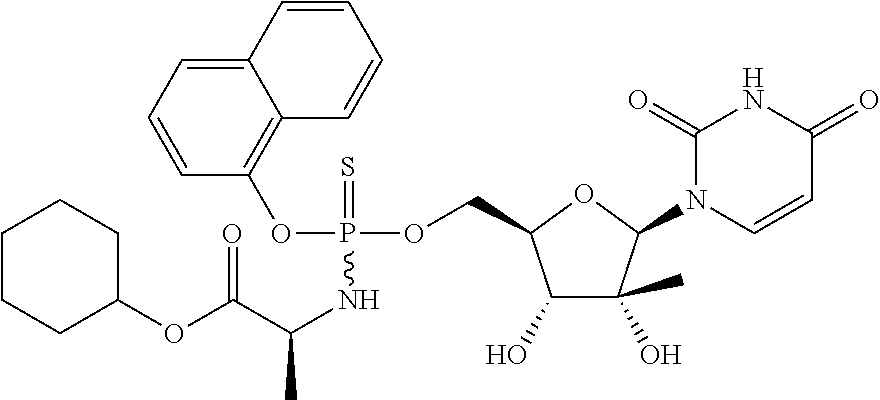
C1=CC=C2C(=C1OP(NC(C(OC1CCCCC1)=O)C)(OCC1C(O)C(C)(O)C(N3C=CC(=O)NC3=O)O1)=S)C=CC=C2
